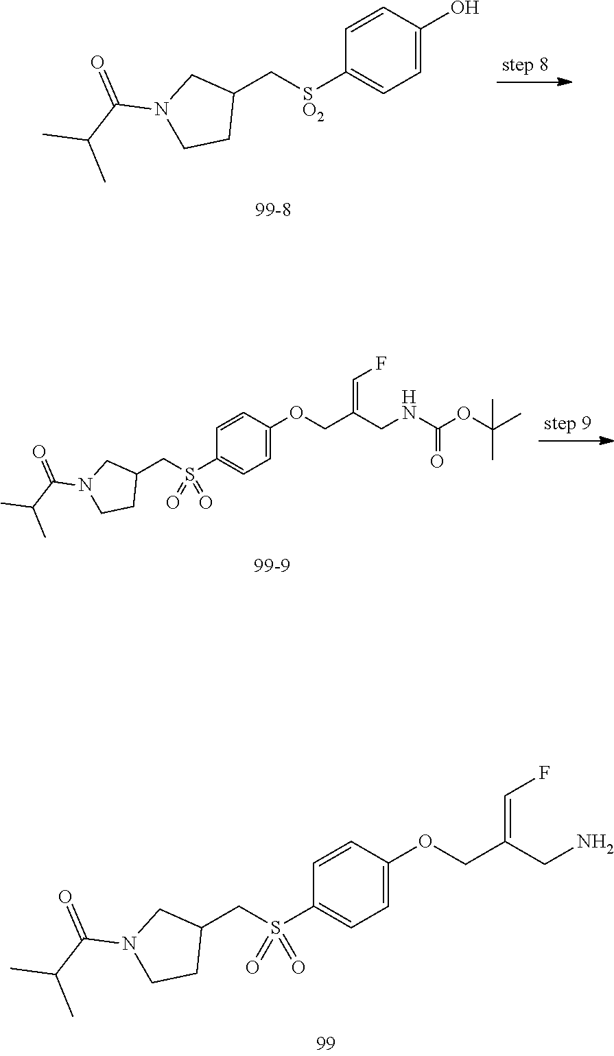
C1(C[SO2]C2=CC=C(O)C=C2)CN(C(C(C)C)=O)CC1.C1(CS(C2=CC=C(OCC(CNC(OC(C)(C)C)=O)=CF)C=C2)(=O)=O)CN(C(C(C)C)=O)CC1.C1(CS(C2=CC=C(OCC(CN)=CF)C=C2)(=O)=O)CN(C(C(C)C)=O)CC1
